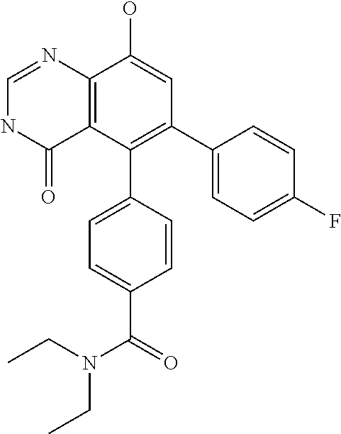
C12=C(C(C3=CC=C(C(N(CC)CC)=O)C=C3)=C(C3=CC=C(F)C=C3)C=C1O)C(=O)NC=N2
